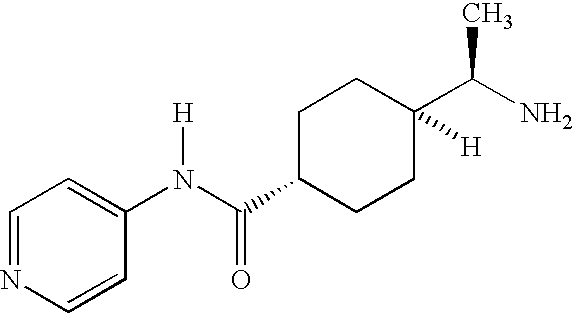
C1=NC=CC(N(C(C2CCC(C(N)C)([H])CC2)=O)[H])=C1
